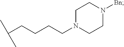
C(CCCCN1CCN([Bn])CC1)(C)C
